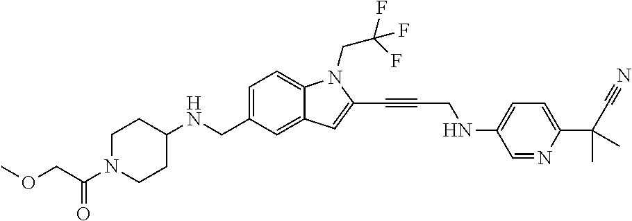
C1=C(CNC2CCN(C(COC)=O)CC2)C=C2C(=C1)N(CC(F)(F)F)C(C#CCNC1=CC=C(C(C#N)(C)C)N=C1)=C2
